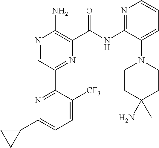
N1=CC(C2=NC(C3CC3)=CC=C2[CF3])=NC(C(NC2=NC=CC=C2N2CCC(N)(C)CC2)=O)=C1N
